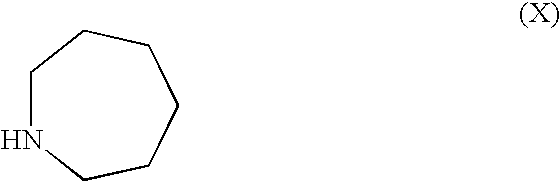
C1NCCCCC1
